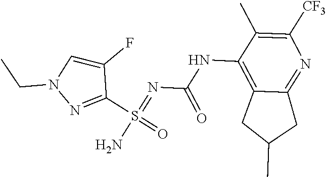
C12=C(NC(N=S(N)(=O)C3=NN(CC)C=C3F)=O)C(C)=C([CF3])N=C1CC(C)C2
